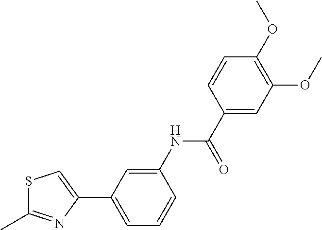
S1C(C)=NC(C2=CC=CC(NC(C3=CC(OC)=C(OC)C=C3)=O)=C2)=C1
